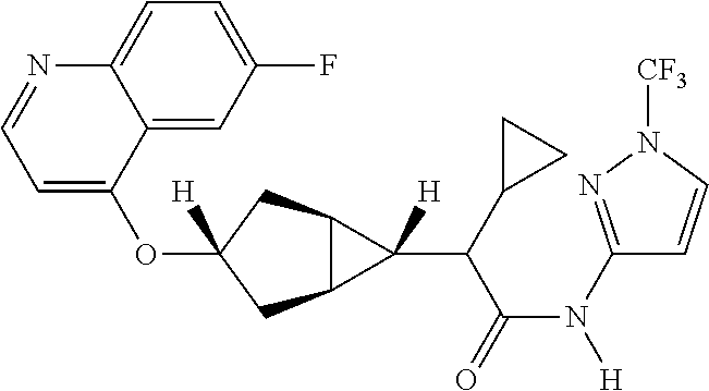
O(C1([H])CC2C(C1)C2(C(C(N([H])C1=NN([CF3])C=C1)=O)C1CC1)[H])C1=CC=NC2=CC=C(F)C=C12
